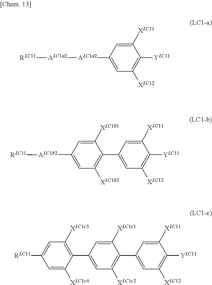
C1([XLC12])=C([YLC11])C([XLC11])=CC([ALC1a2][ALC1a2][RLC11])=C1.C1([XLC12])=C([YLC11])C([XLC11])=CC(C2=C([XLC1b2])C=C([ALC1b2][RLC11])C=C2[XLC1b1])=C1.C1([XLC12])=C([YLC11])C([XLC11])=CC(C2=C([XLC1c2])C=C(C3=C([XLC1c3])C=C([RLC11])C=C3[XLC1c4])C=C2[XLC1c1])=C1
